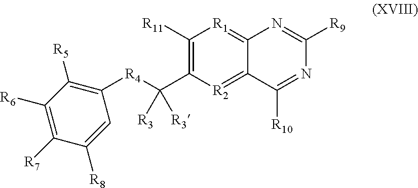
C1([R7])=C([R6])C([R5])=C([R4]C(C2=C([R11])[R1]=C3C(=[R2]2)C([R10])=NC([R9])=N3)([R3])[R3])C=C1[R8]
